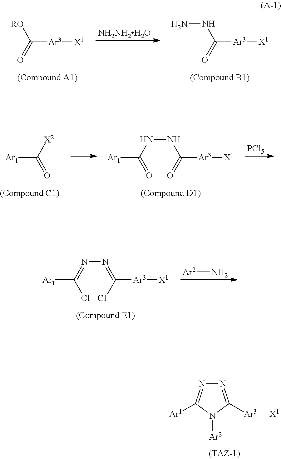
N1=C([Ar3][X1])N([Ar2])C([Ar1])=N1.[RO]C([Ar3][X1])=O.[NH2NH2H2O].N(C([Ar3][X1])=O)N.[PCl5].[Ar1]C(=O)[X2].[Ar1]C(=O)NNC(=O)[Ar3][X1].[Ar1]C(Cl)=NN=C(Cl)[Ar3][X1].[Ar2]N
